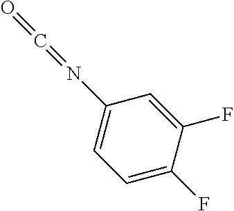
C1=C(F)C(F)=CC(N=C=O)=C1
